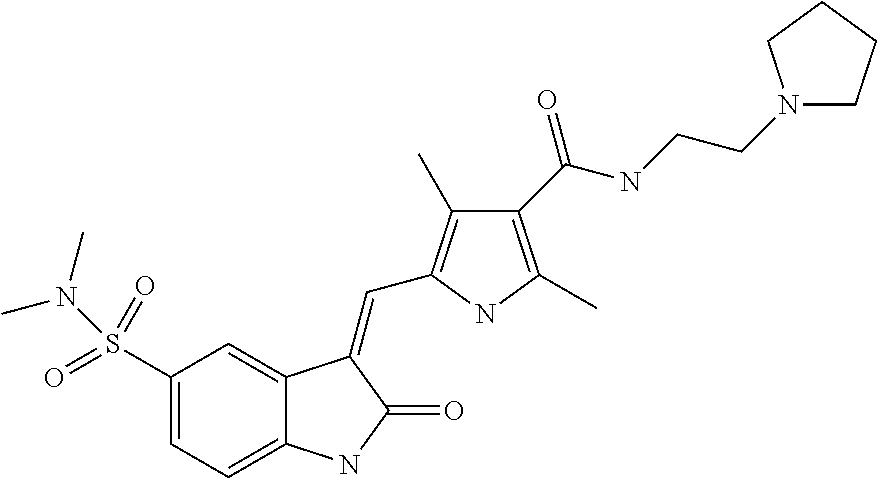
C1(S(=O)(=O)N(C)C)=CC=C2C(=C1)C(=CC1=C(C)C(C(NCCN3CCCC3)=O)=C(C)N1)C(=O)N2
